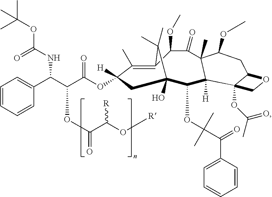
C1(C)=C2C(OC)C(=O)C3(C)C([H])(C(OC(C(C4=CC=CC=C4)=O)(C)C)C(O)(CC1([H])OC(C(C(C1=CC=CC=C1)NC(OC(C)(C)C)=O)OC(C(O[R])[R])=O)=O)C2(C)C)C1(OC(C)=O)C(CC3OC)OC1
